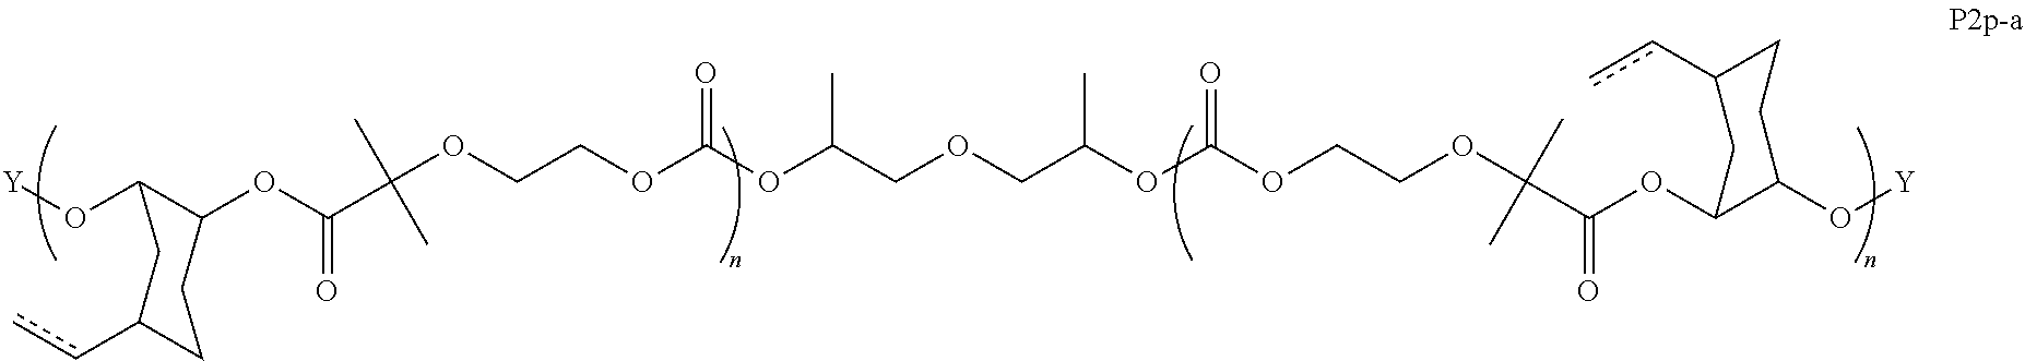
[Y]OC1C(OC(=O)C(OCCOC(OC(COCC(OC(OCCOC(C(OC2C(O[Y])CCC(cc)C2)=O)(C)C)=O)C)C)=O)(C)C)CCC(cc)C1
